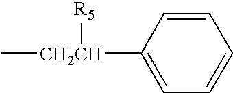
C1=CC=CC([CH2CH](C)[R5])=C1
